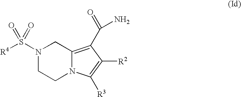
N1(S([R4])(=O)=O)CCN2C(=C(C(N)=O)C([R2])=C2[R3])C1
